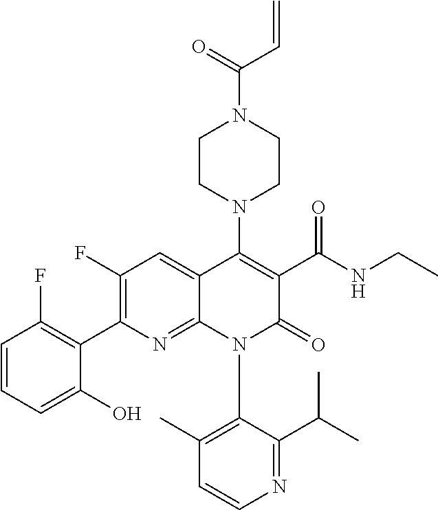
C1(C)=C(N2C3=NC(C4=C(F)C=CC=C4O)=C(F)C=C3C(N3CCN(C(C=C)=O)CC3)=C(C(=O)NCC)C2=O)C(C(C)C)=NC=C1
